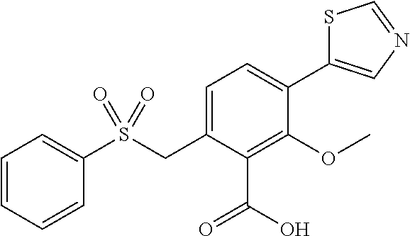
C1=CC=CC(S(CC2=CC=C(C3=CN=CS3)C(OC)=C2C(O)=O)(=O)=O)=C1
